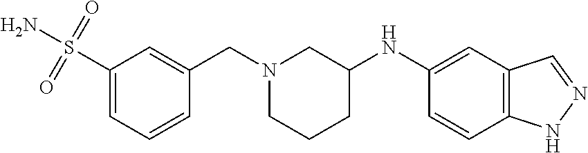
C1(S(N)(=O)=O)=CC=CC(CN2CCCC(NC3=CC4=C(C=C3)NN=C4)C2)=C1
